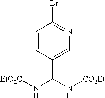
C1=CC(C(N[EtO2C])N[CO2Et])=CN=C1Br
